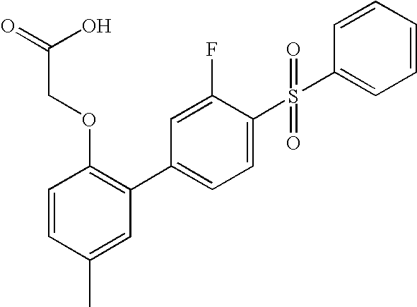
C1=CC(C)=CC(C2=CC=C(S(=O)(=O)C3=CC=CC=C3)C(F)=C2)=C1OCC(=O)O
